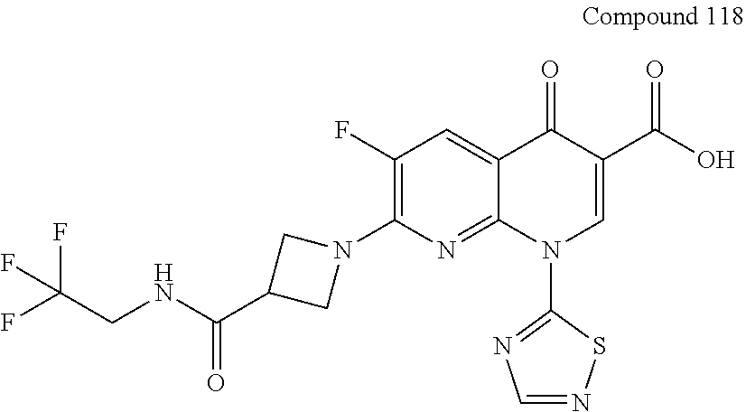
C1(F)=C(N2CC(C(NCC(F)(F)F)=O)C2)N=C2C(=C1)C(=O)C(C(O)=O)=CN2C1=NC=NS1
